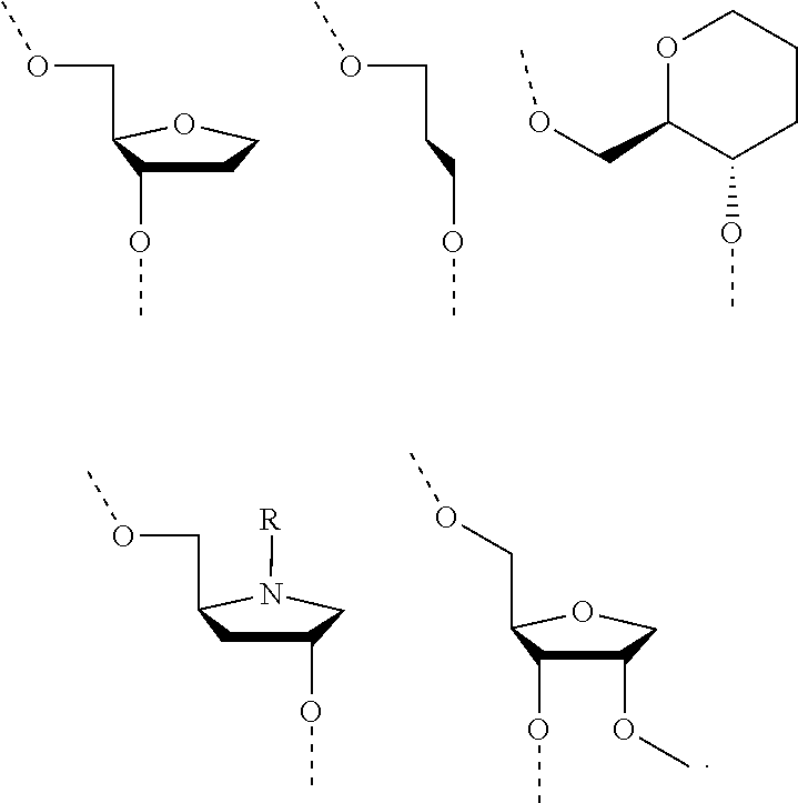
C1(OC)C(COC)OCC1.C(CCOC)OC.C(OC)C1C(OC)CCCO1.C1(OC)C(COC)OCC1OC.C1C(COC)N([R])CC1OC
